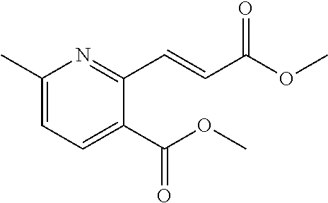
C1(C(OC)=O)=CC=C(C)N=C1C=CC(OC)=O
